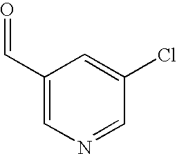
C1(C=O)=CN=CC(Cl)=C1
